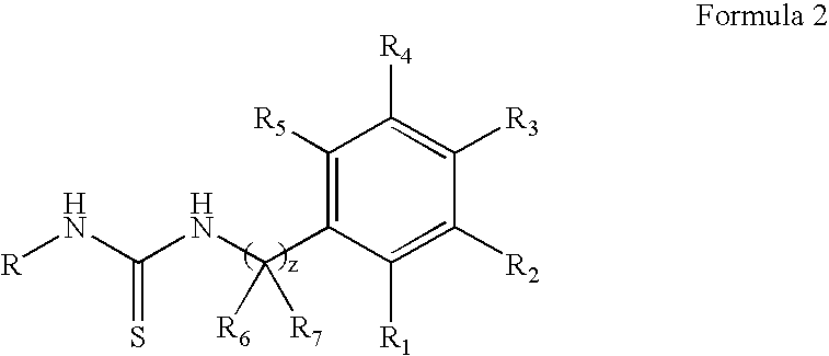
[R]NC(NC(C1=C([R5])C([R4])=C([R3])C([R2])=C1[R1])([R6])[R7])=S
